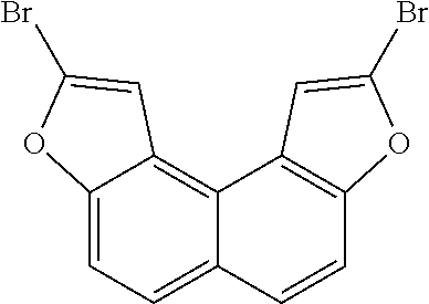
C12=CC=C3C(=C1C=C(Br)O2)C1=C(C=C3)OC(Br)=C1
